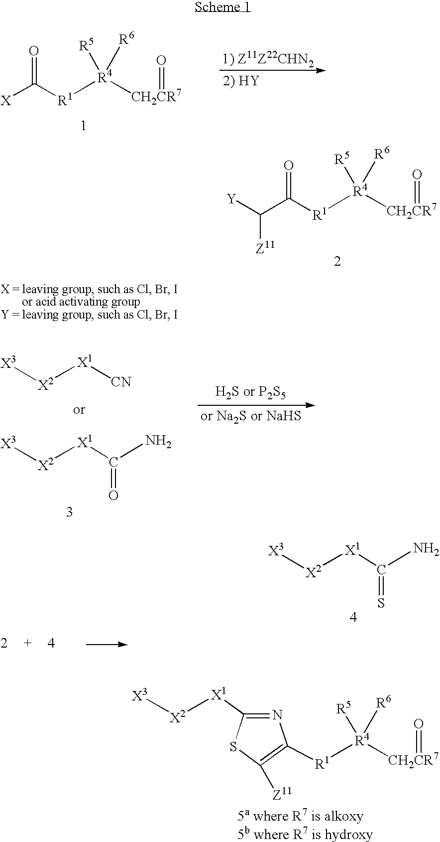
C(C([R1][R4]([CH2CR7]=O)([R5])[R6])=O)([Y])[Z11].[X3][X2][X1][CN].[X3][X2][X1]C(N)=O.[X3][X2][X1]C(N)=S.[R1]([R4]([CH2CR7]=O)([R5])[R6])C1=C([Z11])SC([X1][X2][X3])=N1.[X]C([R1][R4]([CH2CR7]=O)([R5])[R6])=O
